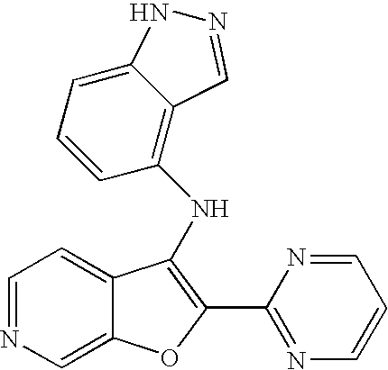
C1=NC=C2C(=C1)C(NC1=C3C(=CC=C1)NN=C3)=C(C1=NC=CC=N1)O2
